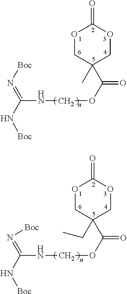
O1CC(C)(C(=O)OCNC(=N[Boc])N[Boc])COC1=O.O1CC(CC)(C(=O)OCNC(=N[Boc])N[Boc])COC1=O
